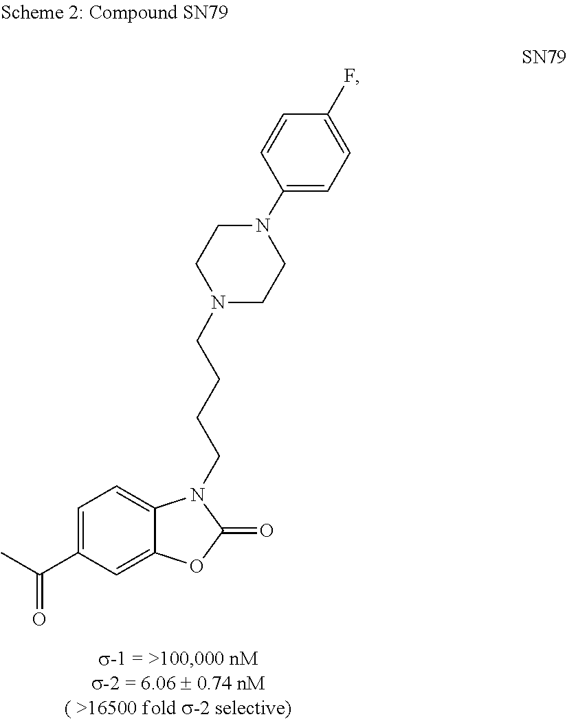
C1=C(C(C)=O)C=C2C(=C1)N(CCCCN1CCN(C3=CC=C(F)C=C3)CC1)C(=O)O2
